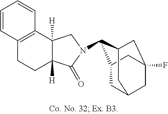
C12=C(C3([H])C([H])(CC1)C(=O)N(C1C4CC5CC(F)(CC1C5)C4)C3)C=CC=C2
